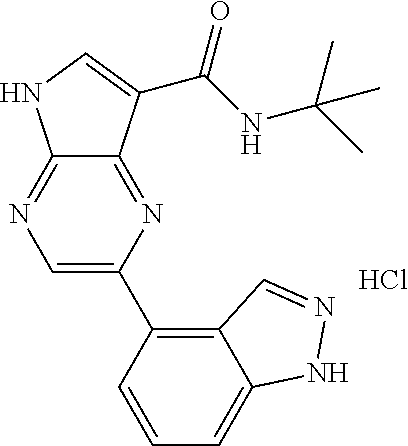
C1=C(C2=C3C(=CC=C2)NN=C3)N=C2C(=N1)NC=C2C(NC(C)(C)C)=O.Cl
